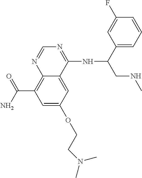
C12=C(C(=O)N)C=C(OCCN(C)C)C=C1C(NC(C1=CC=CC(F)=C1)CNC)=NC=N2
